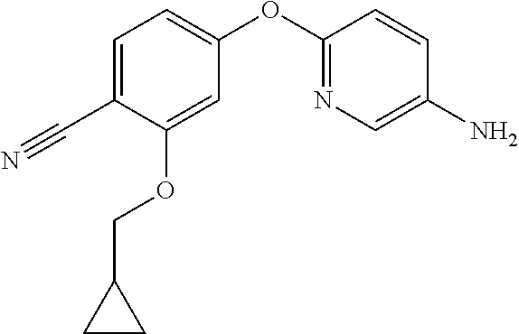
C1(OC2=NC=C(N)C=C2)=CC=C(C#N)C(OCC2CC2)=C1
